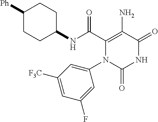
C1(NC(C2=C(N)C(=O)NC(=O)N2C2=CC([F3C])=CC(F)=C2)=O)CCC([Ph])CC1
